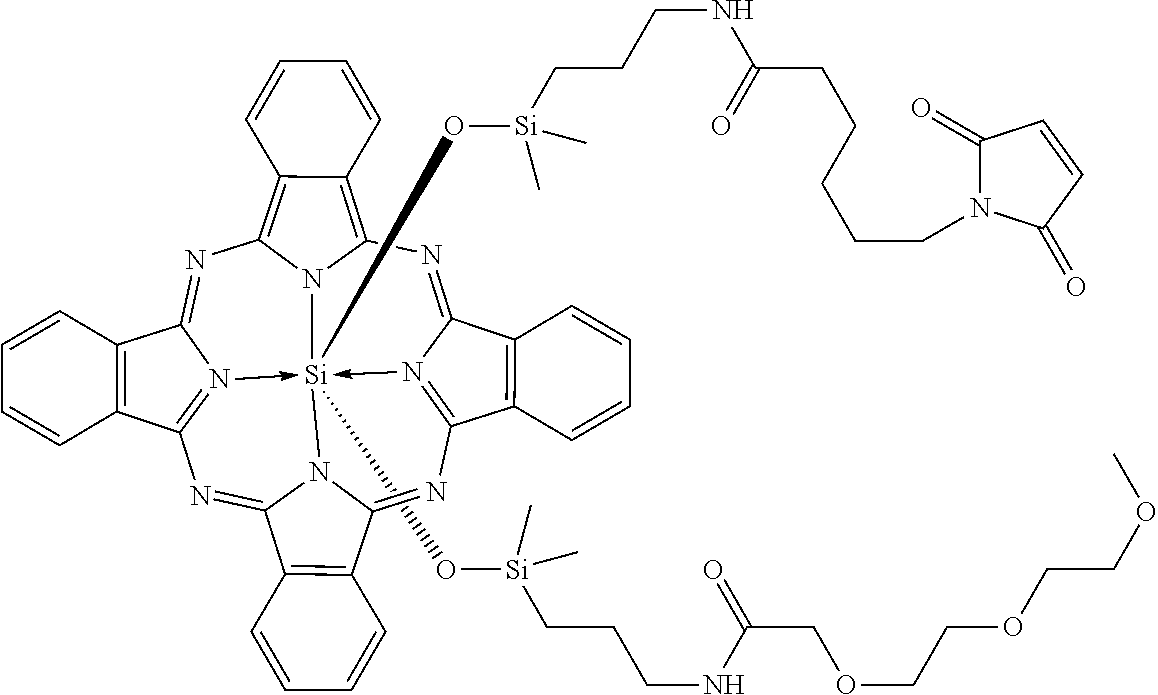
[Si]123(O[Si](CCCNC(COCCOCCOC)=O)(C)C)(O[Si](CCCNC(CCCCCN4C(=O)C=CC4=O)=O)(C)C)-N4=C5C6=C(C4=NC4=C7C(=C(N=C8N->1=C(N=C1N2C(=N5)C2=C1C=CC=C2)C1=C8C=CC=C1)N34)C=CC=C7)C=CC=C6
